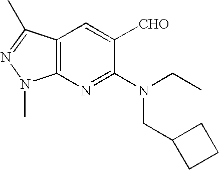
C12=C(N=C(N(CC)CC3CCC3)C([CHO])=C1)N(C)N=C2C
